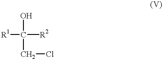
[R1]C([R2])(O)CCl
